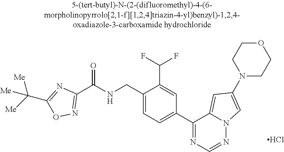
C1(C(NCC2=CC=C(C3=NC=NN4C3=CC(N3CCOCC3)=C4)C=C2C(F)F)=O)=NOC(C([Me])([Me])[Me])=N1.Cl
